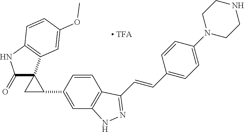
C12=C(C=C(C3CC34C(=O)NC3=C4C=C(OC)C=C3)C=C1)NN=C2C=CC1=CC=C(N2CCNCC2)C=C1
